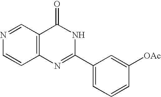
C1=CN=CC2=C1N=C(C1=CC=CC([OAc])=C1)NC2=O
